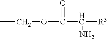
CCOC(C([R3])N)=O
